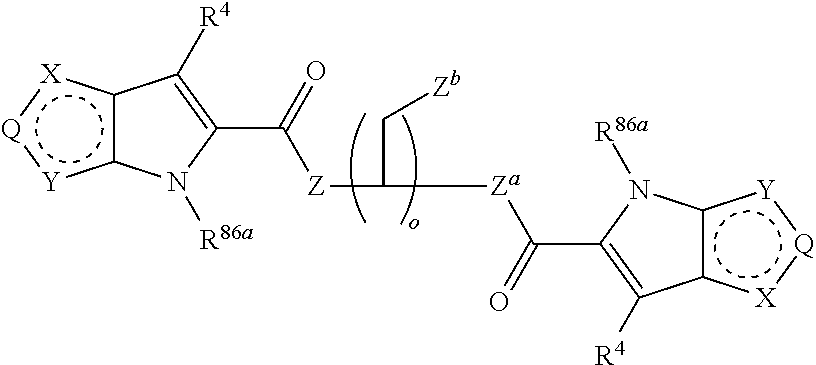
c12c([X]:[Q]:[Y]1)C([R4])=C(C([Z]C([Za]C(=O)C1=C([R4])c3c([Y]:[Q]:[X]3)N1[R86a])C[Zb])=O)N2[R86a]
